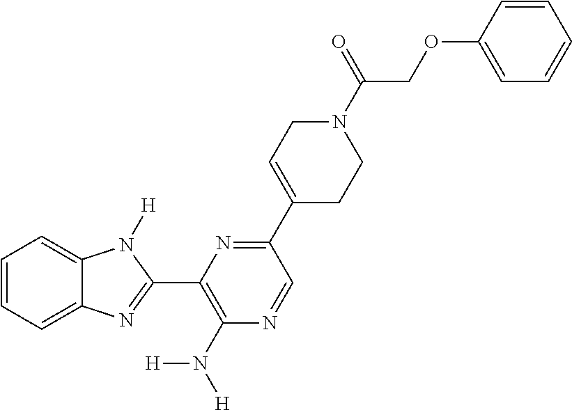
C1=CC=C2C(=C1)N([H])C(C1=C(N([H])[H])N=CC(C3=CCN(C(=O)COC4=CC=CC=C4)CC3)=N1)=N2
